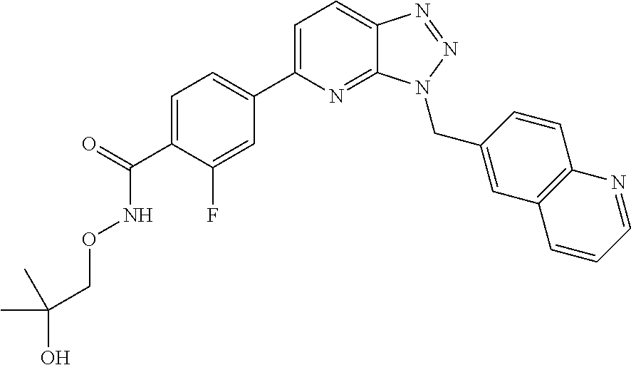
C1=C(C2=CC=C(C(=O)NOCC(O)(C)C)C(F)=C2)N=C2C(=C1)N=NN2CC1=CC2=C(C=C1)N=CC=C2
